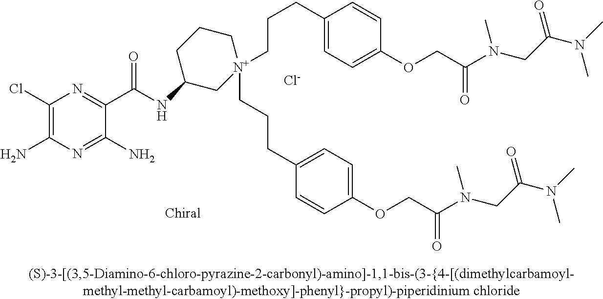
[Cl-].C1(Cl)=C(N)N=C(N)C(C(=O)NC2C[N+](CCCC3=CC=C(OCC(=O)N(CC(N(C)C)=O)C)C=C3)(CCCC3=CC=C(OCC(=O)N(CC(N(C)C)=O)C)C=C3)CCC2)=N1
